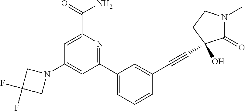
C1(N2CC(F)(F)C2)=CC(C2=CC=CC(C#CC3(O)C(=O)N(C)CC3)=C2)=NC(C(N)=O)=C1
